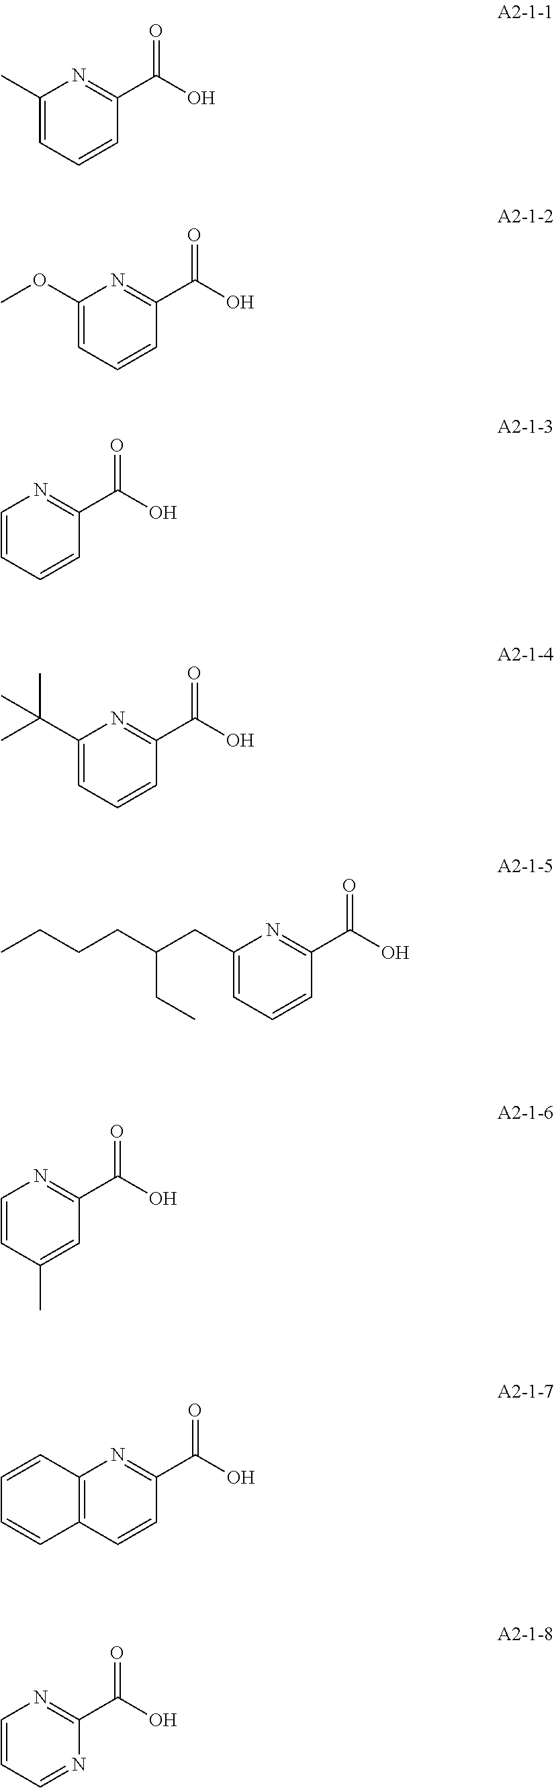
C1(C)=CC=CC(C(O)=O)=N1.C1(OC)=CC=CC(C(O)=O)=N1.C1=CC=CC(C(O)=O)=N1.C1(C(C)(C)C)=CC=CC(C(O)=O)=N1.C1(CC(CCCC)CC)=CC=CC(C(O)=O)=N1.C1=CC(C)=CC(C(O)=O)=N1.C12=C(C=CC(C(O)=O)=N1)C=CC=C2.C1=CC=NC(C(O)=O)=N1
